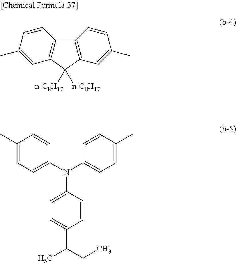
C1=C(C)C=CC2=C1C([n-C8H17])([n-C8H17])C1=C2C=CC(C)=C1.C1(C)=CC=C(N(C2=CC=C(C)C=C2)C2=CC=C(C(C)CC)C=C2)C=C1
